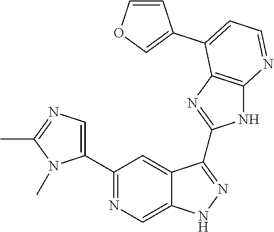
C1(C2=NC=C3C(=C2)C(C2=NC4=C(N2)N=CC=C4C2=COC=C2)=NN3)=CN=C(C)N1C
